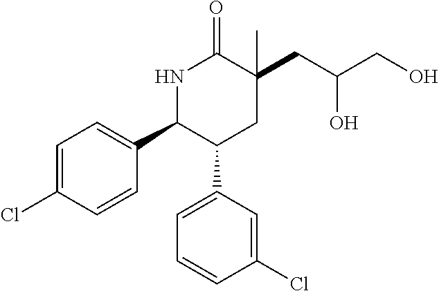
N1C(C2=CC=C(Cl)C=C2)C(C2=CC=CC(Cl)=C2)CC(CC(CO)O)(C)C1=O
